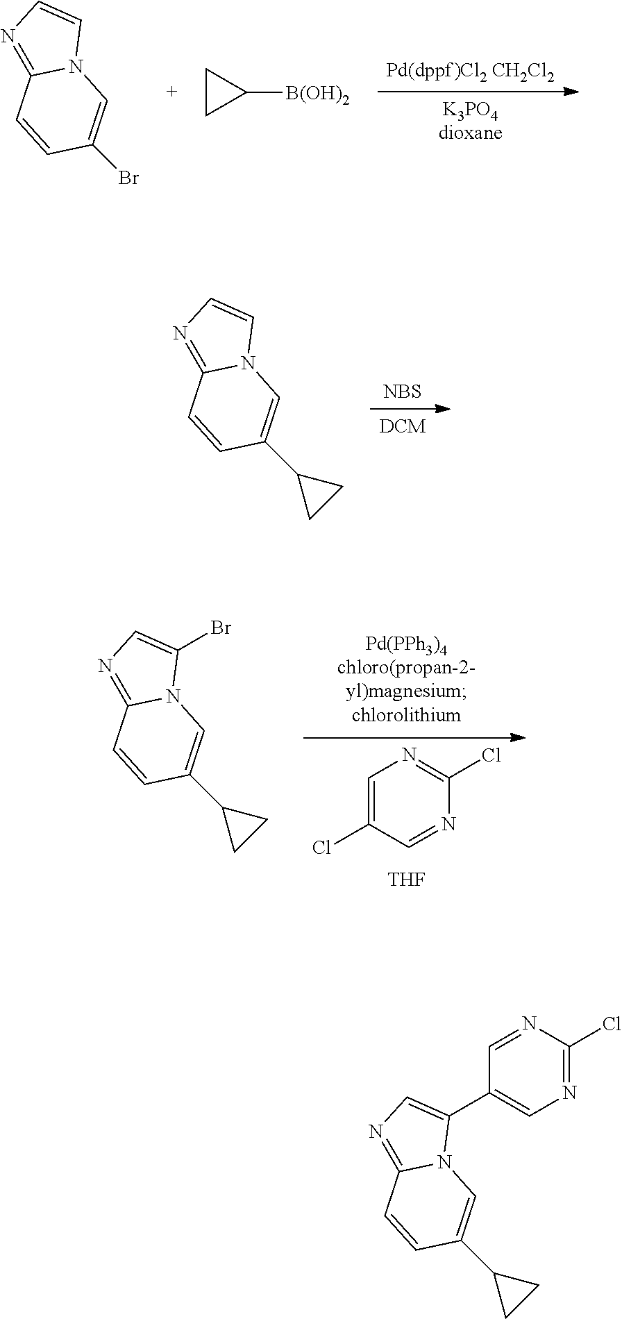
C1(Cl)=NC=C(Cl)C=N1.[THF].C1(Br)=CN=C2N1C=C(C1CC1)C=C2.[K3PO4dioxane].[Pd(dppf)Cl2 CH2Cl2].C1=CN=C2N1C=C(Br)C=C2.C1([B(OH)2])CC1.[DCM].[NBS].C1=CN=C2N1C=C(C1CC1)C=C2.C1(C2=CN=C3N2C=C(C2CC2)C=C3)=CN=C(Cl)N=C1
